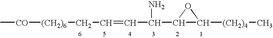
C[CO][(CH2)6]CC=CC(C1C([(CH2)4]C)O1)N
